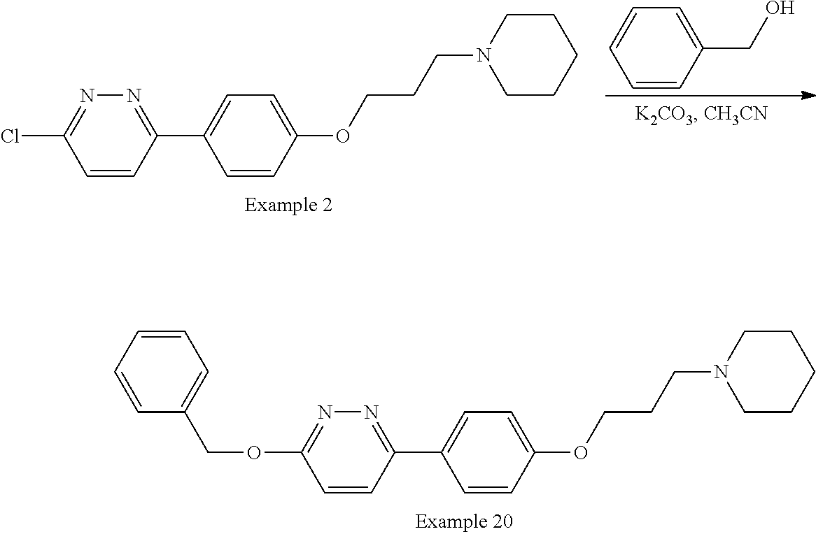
C1=CC(CO)=CC=C1.C1=CC(OCCCN2CCCCC2)=CC=C1C1=NN=C(Cl)C=C1.C1=CC(OCCCN2CCCCC2)=CC=C1C1=NN=C(OCC2=CC=CC=C2)C=C1
